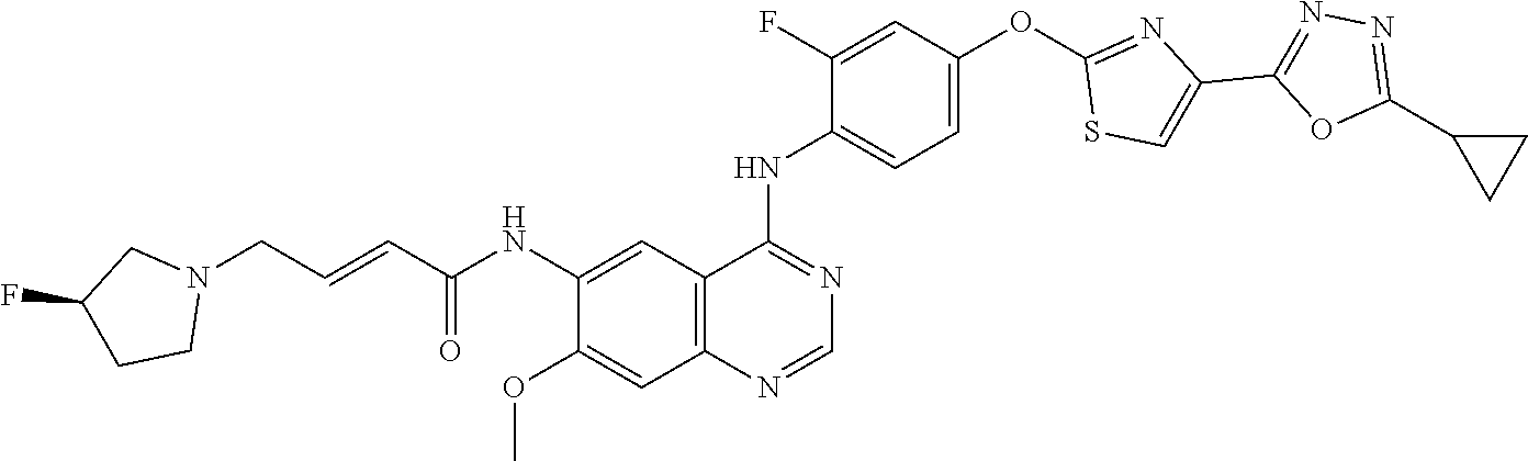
O=C(C=CCN1CC(F)CC1)NC1=CC2=C(C=C1OC)N=CN=C2NC1=CC=C(OC2=NC(C3=NN=C(C4CC4)O3)=CS2)C=C1F
